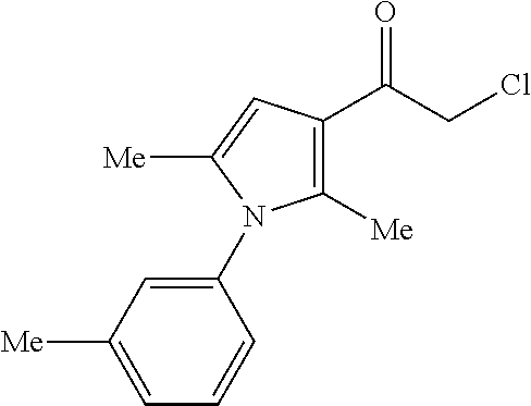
C1([Me])=C(C(CCl)=O)C=C([Me])N1C1=CC([Me])=CC=C1
